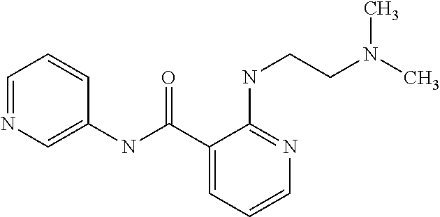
C1=NC=C(NC(C2=CC=CN=C2NCCN(C)C)=O)C=C1
